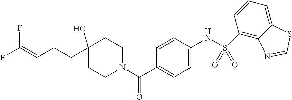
C1CN(C(C2=CC=C(NS(C3=C4C(=CC=C3)SC=N4)(=O)=O)C=C2)=O)CCC1(O)CCC=C(F)F
